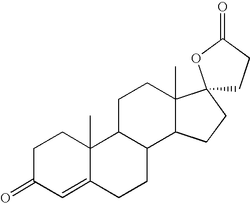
C1C(=O)C=C2C(C)(C1)C1C(CC2)C2C(C)(CC1)C1(CC2)CCC(=O)O1
